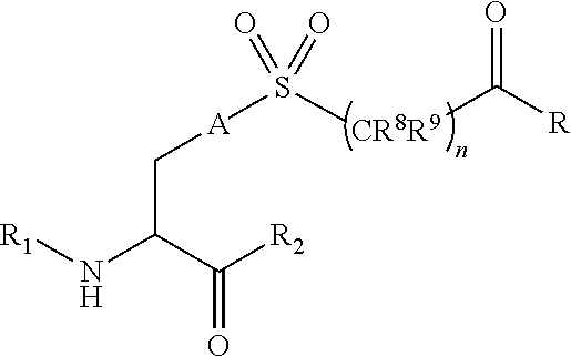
C(=O)(C(N[R1])C[A]S([CR8R9]C(=O)[R])(=O)=O)[R2]
